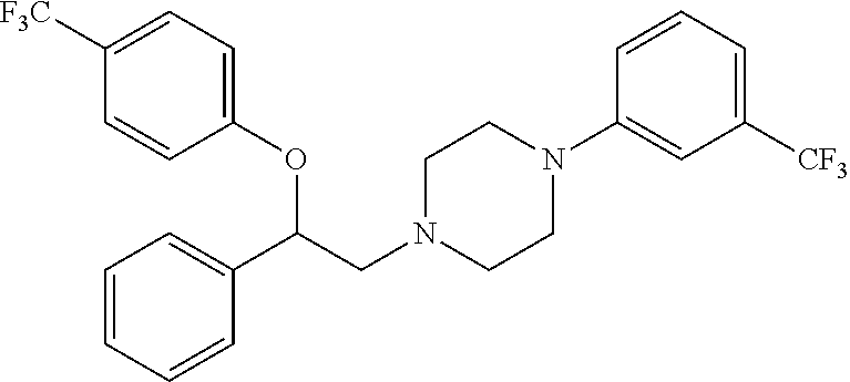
C1(OC(CN2CCN(C3=CC([CF3])=CC=C3)CC2)C2=CC=CC=C2)=CC=C([F3C])C=C1
